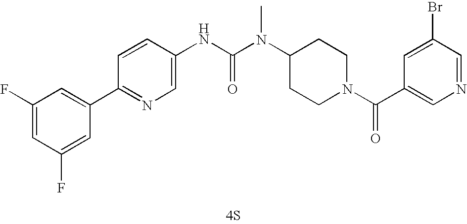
[4S].C1(C2=CC(F)=CC(F)=C2)=NC=C(NC(N(C2CCN(C(=O)C3=CN=CC(Br)=C3)CC2)C)=O)C=C1
